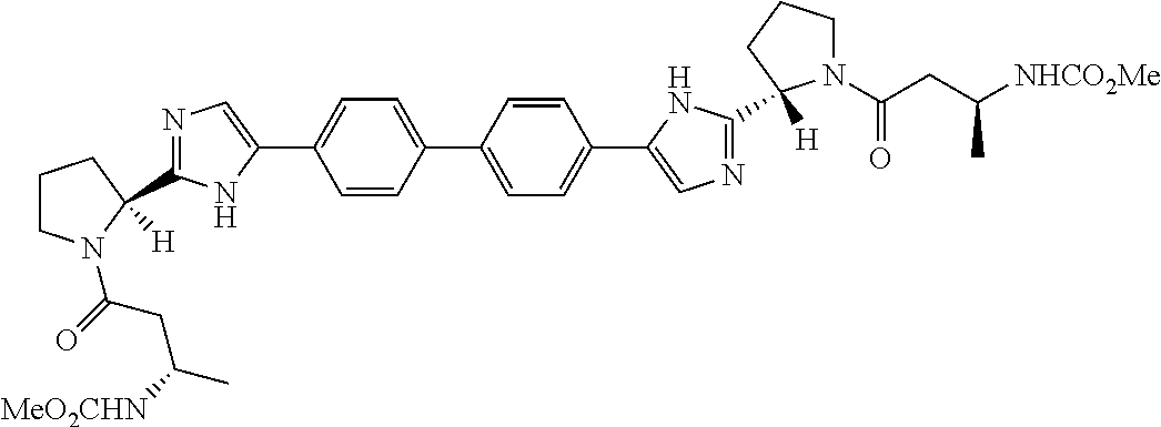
C1=CC(C2=CC=C(C3=CN=C(C4([H])N(C(CC([NHCO2Me])C)=O)CCC4)N3)C=C2)=CC=C1C1=CN=C(C2([H])N(C(=O)CC([MeO2CHN])C)CCC2)N1
